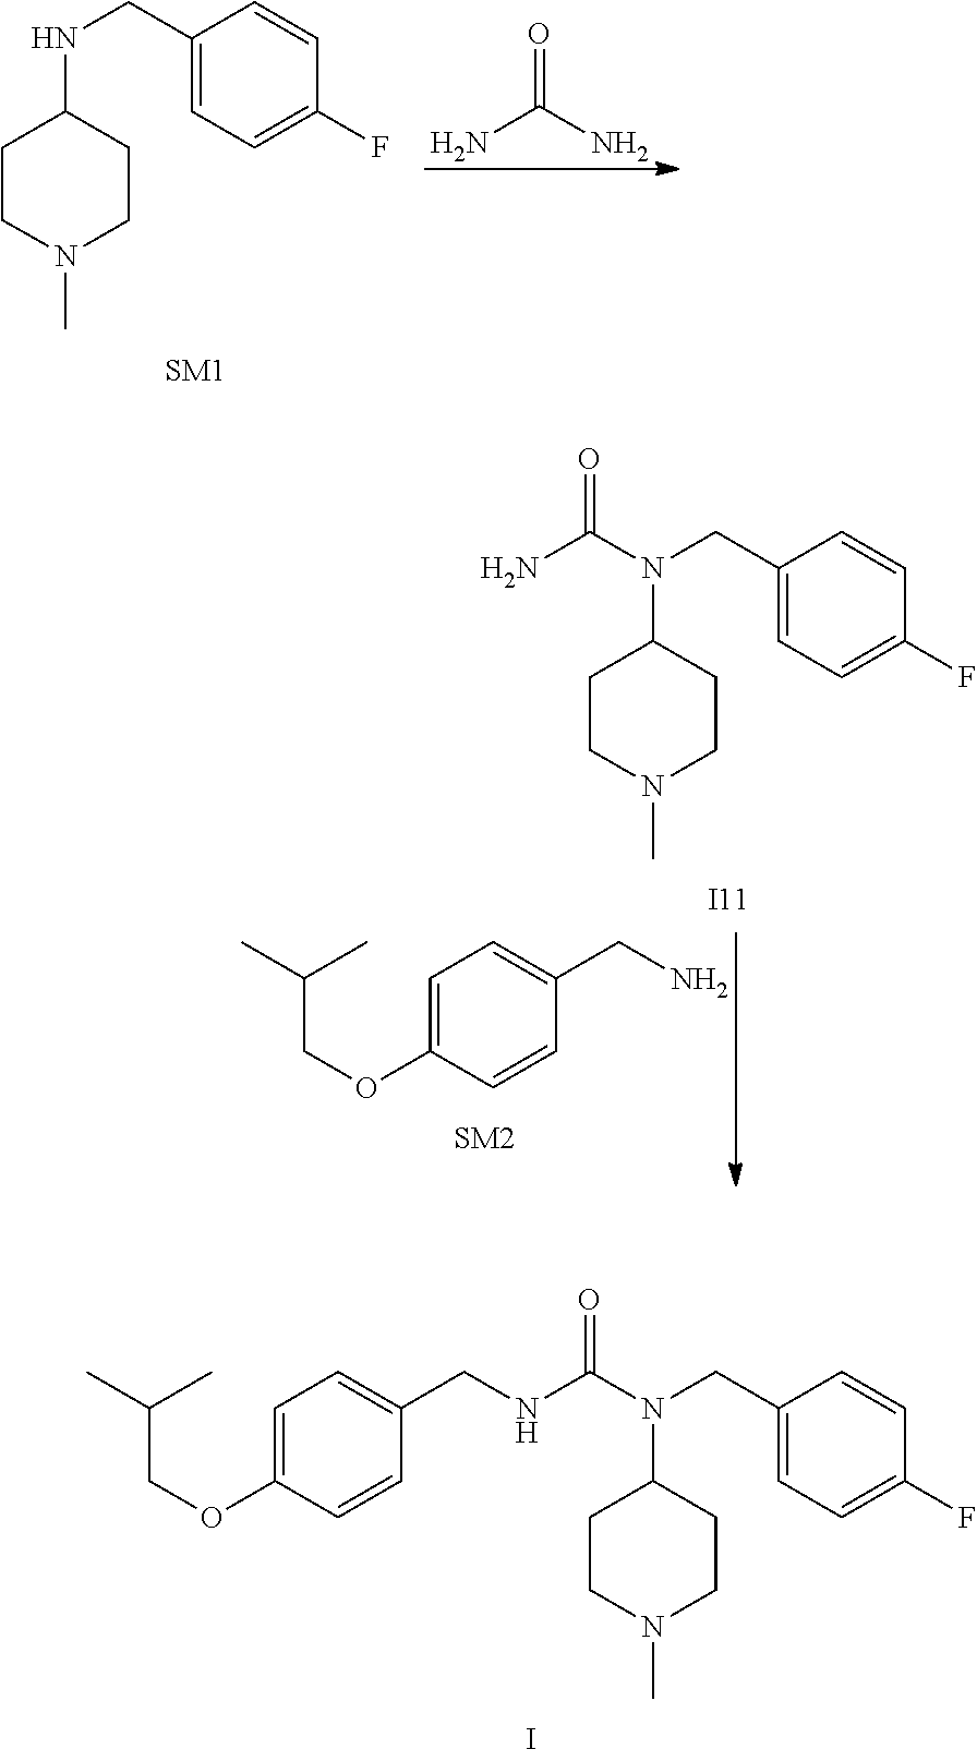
C(C(C)C)OC1=CC=C(CNC(N(CC2=CC=C(F)C=C2)C2CCN(C)CC2)=O)C=C1.I.O=C(N)N.CN1CCC(NCC2=CC=C(F)C=C2)CC1.NC(N(CC1=CC=C(F)C=C1)C1CCN(C)CC1)=O.[I11].C(C(C)C)OC1=CC=C(CN)C=C1
